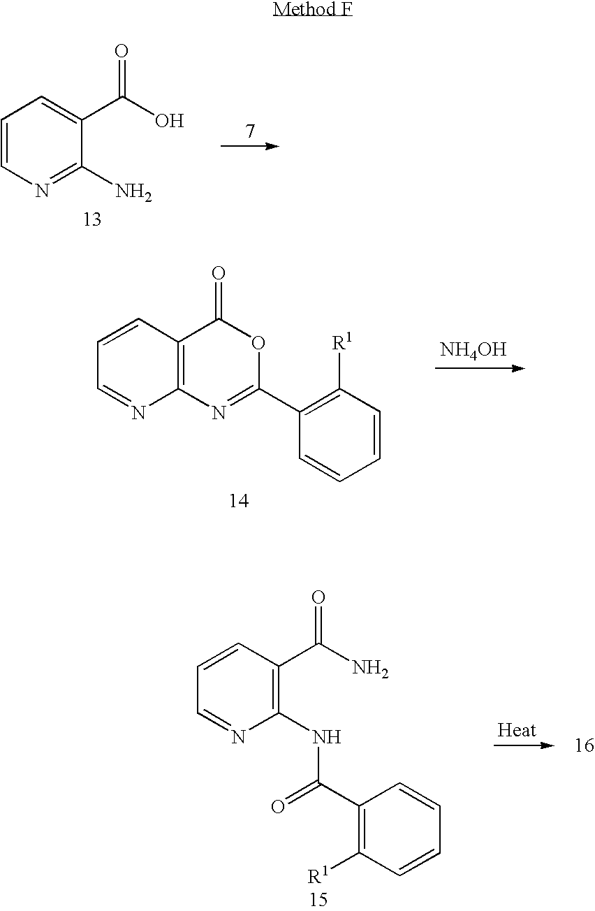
C1=CN=C(N)C(C(O)=O)=C1.C1=CC2=C(N=C1)N=C(C1=C([R1])C=CC=C1)OC2=O.[NH4OH].C1(NC(C2=C([R1])C=CC=C2)=O)=C(C(N)=O)C=CC=N1
